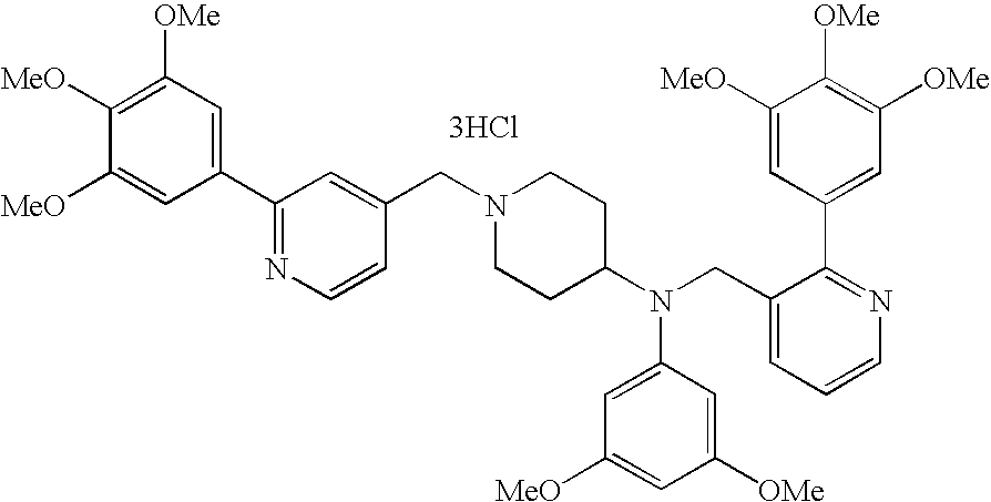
C1(C2=NC=CC(CN3CCC(N(CC4=CC=CN=C4C4=CC([OMe])=C([OMe])C([MeO])=C4)C4=CC([MeO])=CC([OMe])=C4)CC3)=C2)=CC([OMe])=C([MeO])C([MeO])=C1.[3HCl]
